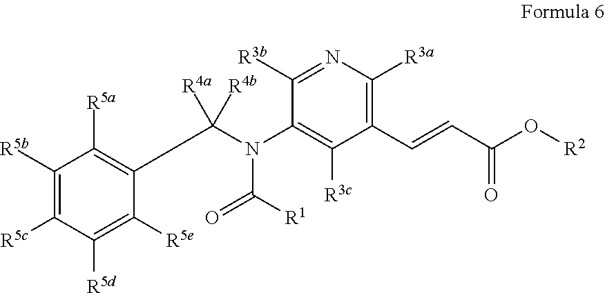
C1([R5b])=C([R5c])C([R5d])=C([R5e])C(C(N(C2=C([R3c])C(C=CC(O[R2])=O)=C([R3a])N=C2[R3b])C([R1])=O)([R4a])[R4b])=C1[R5a]
